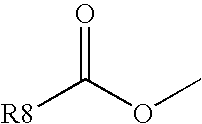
O=C(OC)[R8]
